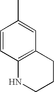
C12=C(C=C(C)C=C1)CCCN2
